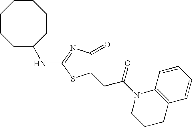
C1(C)(CC(N2CCCC3=C2C=CC=C3)=O)C(=O)N=C(NC2CCCCCCC2)S1
